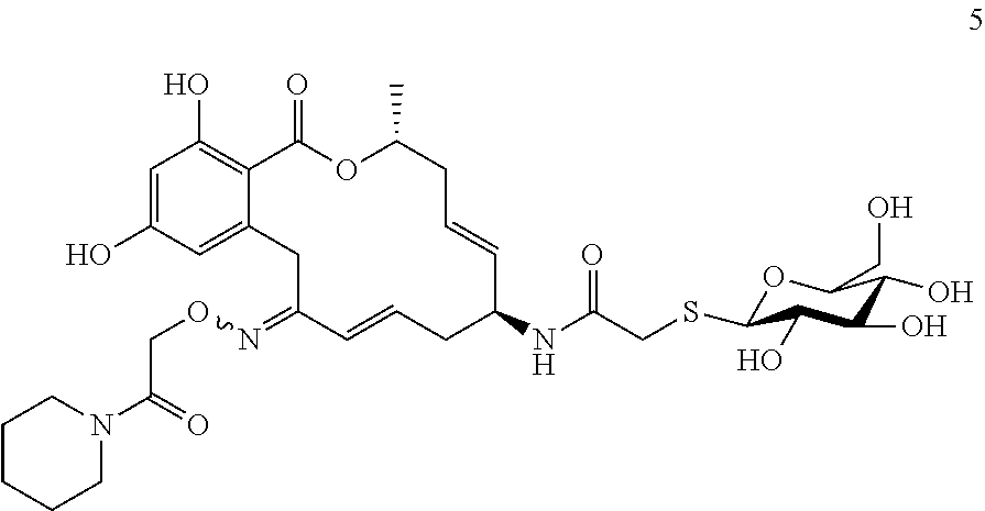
C1=C2C(=C(O)C=C1O)C(=O)OC(C)CC=CC(NC(CSC1OC(CO)C(O)C(O)C1O)=O)CC=CC(=NOCC(N1CCCCC1)=O)C2
